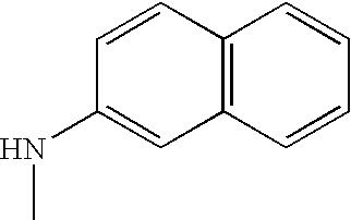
C1=CC(NC)=CC2=C1C=CC=C2
